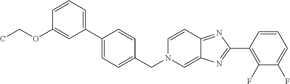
C1=CC=C(C2=CC=C(CN3C=C4C(=NC(C5=C(F)C(F)=CC=C5)=N4)C=C3)C=C2)C=C1OCC
